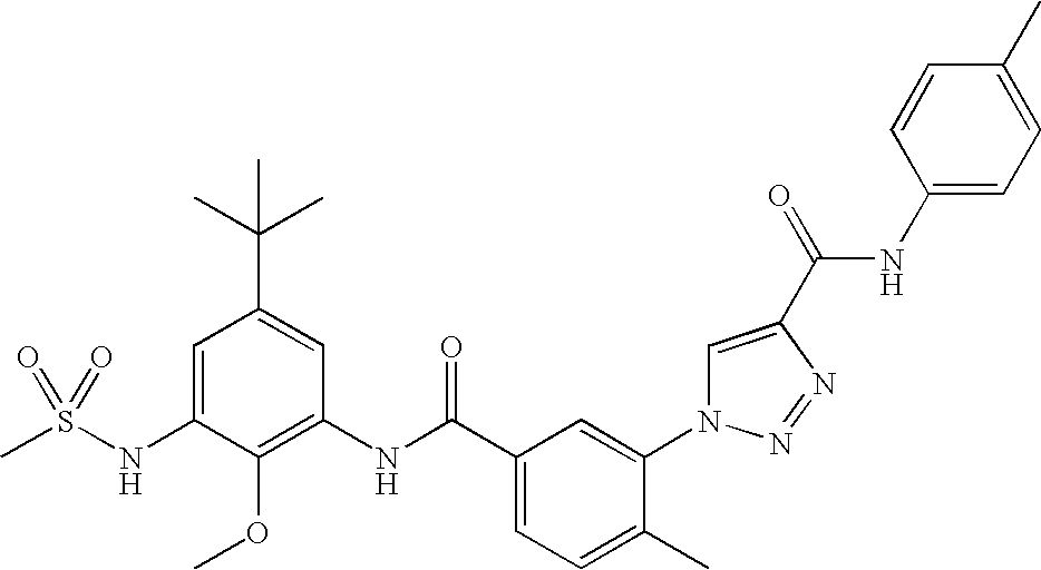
CS(NC1=CC(C(C)(C)C)=CC(NC(C2=CC=C(C)C(N3C=C(C(=O)NC4=CC=C(C)C=C4)N=N3)=C2)=O)=C1OC)(=O)=O
